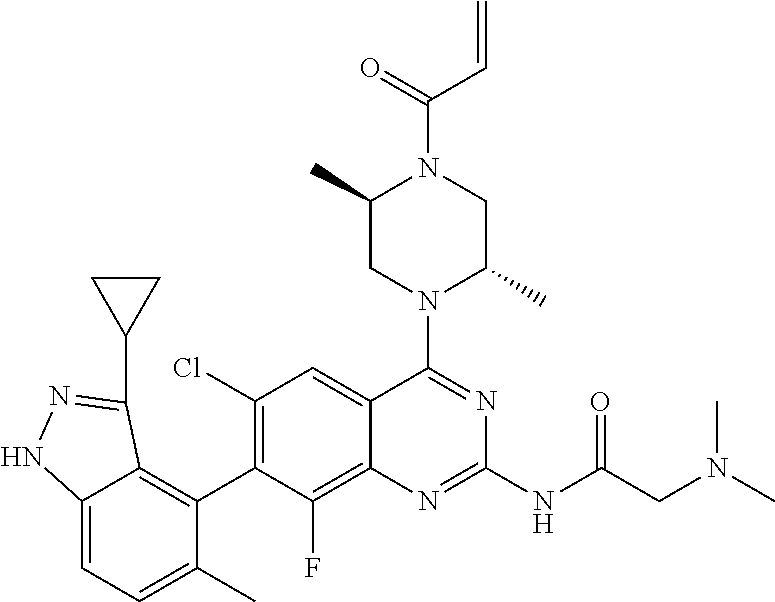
C12=CC=C(C)C(C3=C(Cl)C=C4C(=C3F)N=C(NC(CN(C)C)=O)N=C4N3C(C)CN(C(C=C)=O)C(C)C3)=C1C(C1CC1)=NN2
